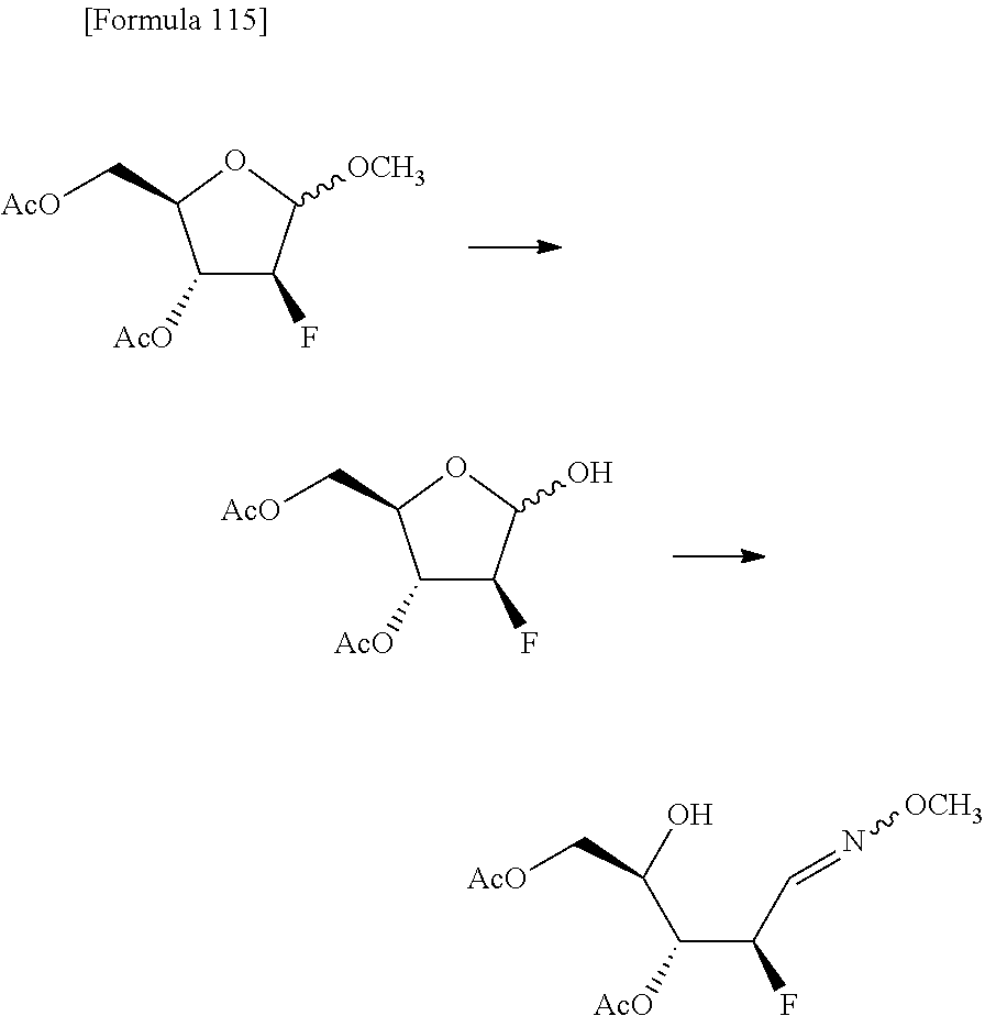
C1([AcO])C(F)C([OCH3])OC1C[AcO].C1([AcO])C(F)C(O)OC1C[AcO].C(C(F)C=N[OCH3])([AcO])C(O)C[AcO]
